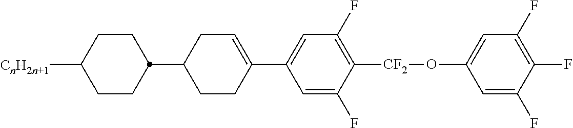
C1CC([CnH2n+1])CCC1C1CCC(C2=CC(F)=C([CF2]OC3=CC(F)=C(F)C(F)=C3)C(F)=C2)=CC1
